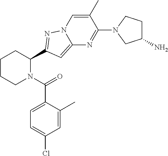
C1CCN(C(=O)C2=CC=C(Cl)C=C2C)C(C2=NN3C=C(C)C(N4CC(N)CC4)=NC3=C2)C1
